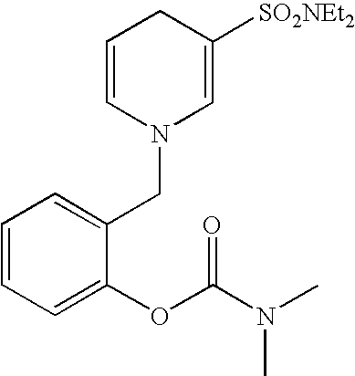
C1=CC=C(OC(N(C)C)=O)C(CN2C=C([SO2NEt2])CC=C2)=C1
